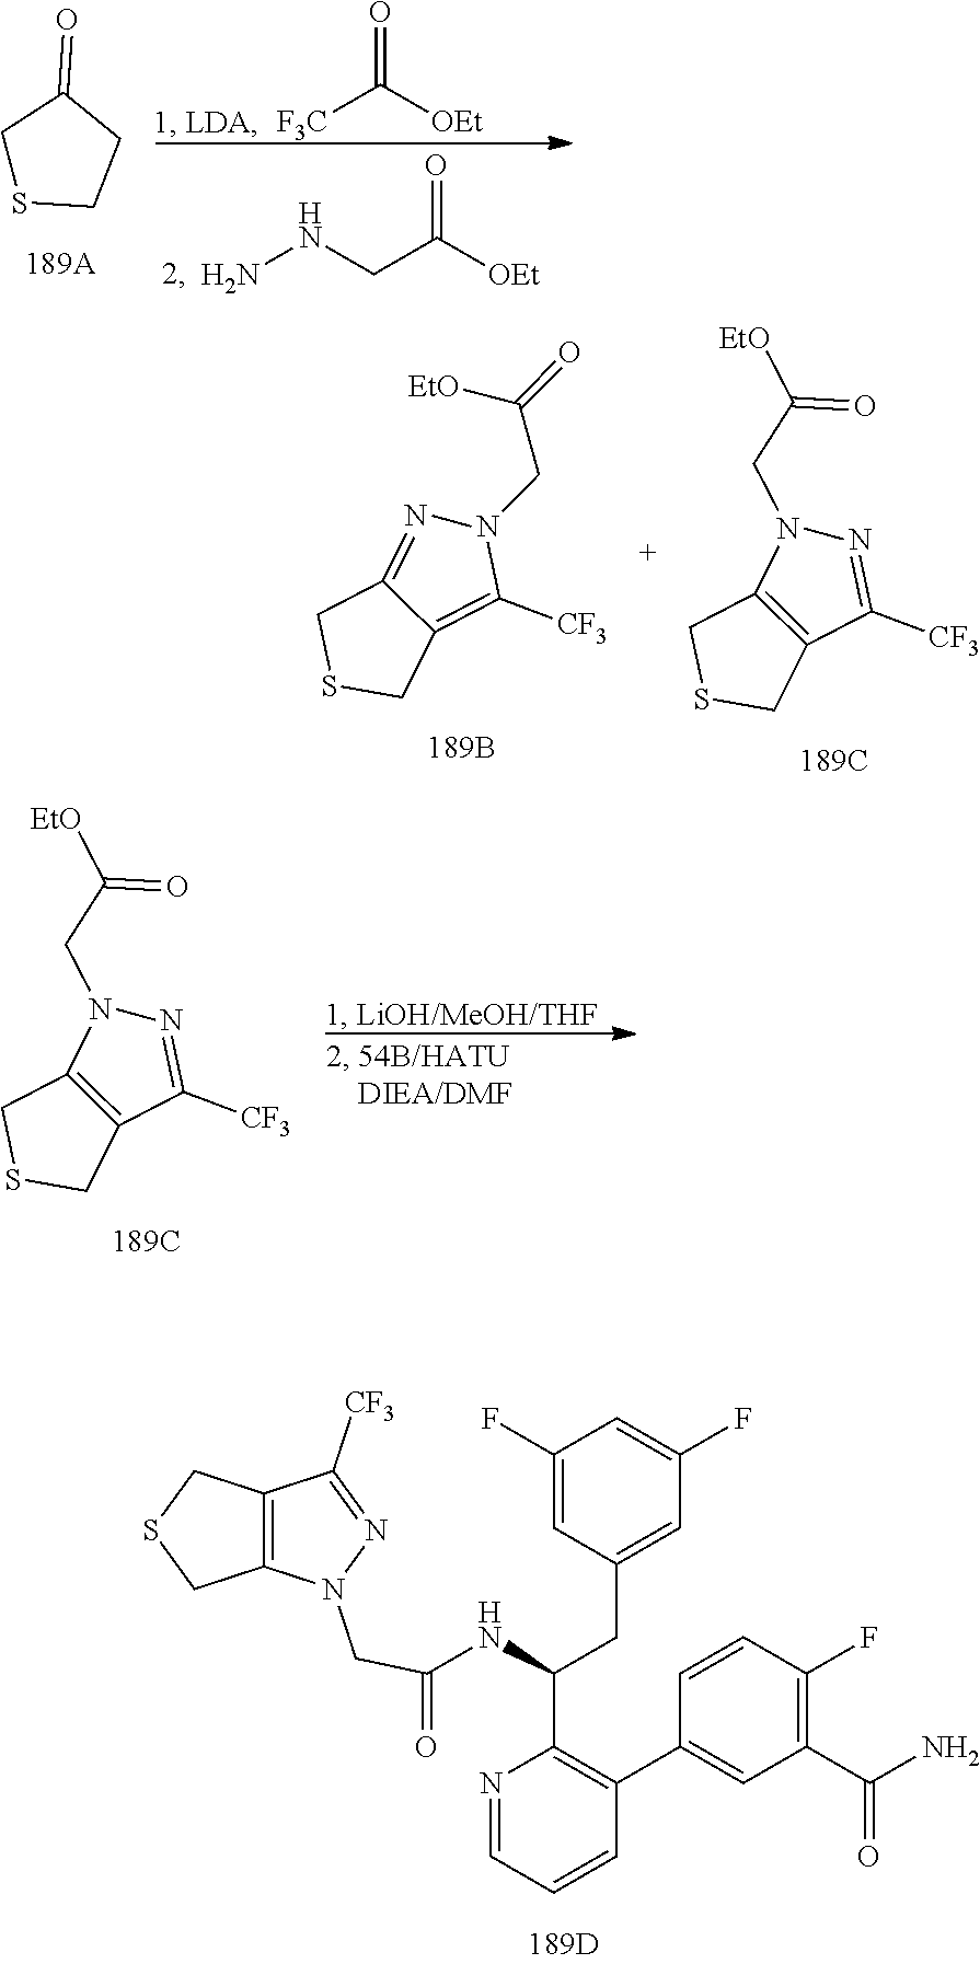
C12=C(C([CF3])=NN1CC(=O)NC(C1=C(C3=CC(C(N)=O)=C(F)C=C3)C=CC=N1)CC1=CC(F)=CC(F)=C1)CSC2.C1CC(=O)CS1.[F3C]C([OEt])=O.NNCC([OEt])=O.C1([CF3])=C2C(=NN1CC(=O)[EtO])CSC2.C1([CF3])=NN(CC([EtO])=O)C2=C1CSC2.C1([CF3])=NN(CC([EtO])=O)C2=C1CSC2
